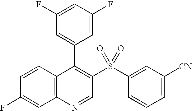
C12=C(C=CC(F)=C1)C(C1=CC(F)=CC(F)=C1)=C(S(C1=CC([CN])=CC=C1)(=O)=O)C=N2
